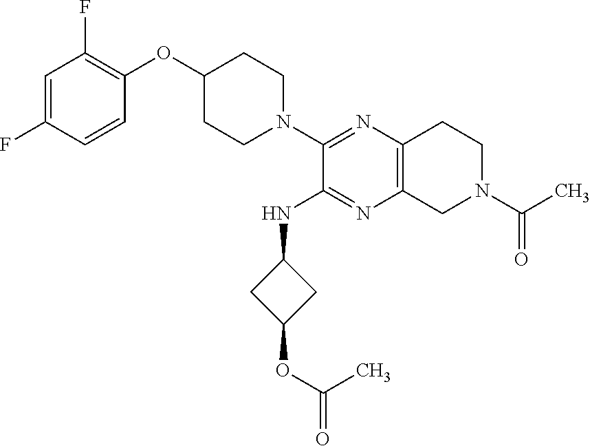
C1=C(F)C=CC(OC2CCN(C3=NC4=C(N=C3NC3CC(OC(=O)C)C3)CN(C(C)=O)CC4)CC2)=C1F
